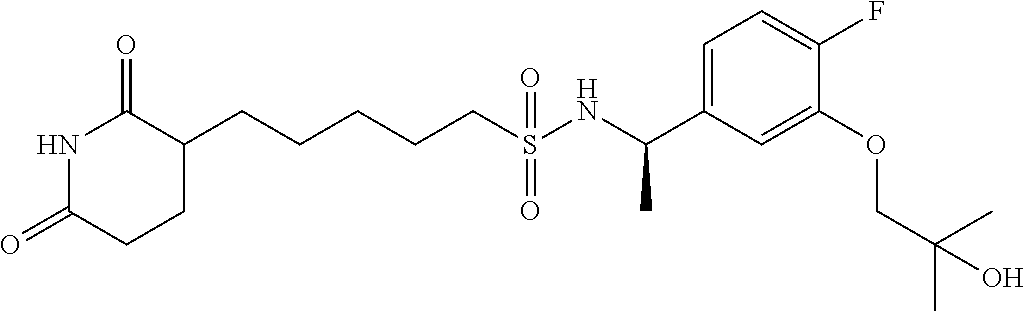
N1C(=O)CCC(CCCCCS(NC(C2=CC=C(F)C(OCC(C)(C)O)=C2)C)(=O)=O)C1=O
